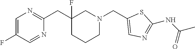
C1=C(F)C=NC(CC2(F)CCCN(CC3=CN=C(NC(C)=O)S3)C2)=N1
